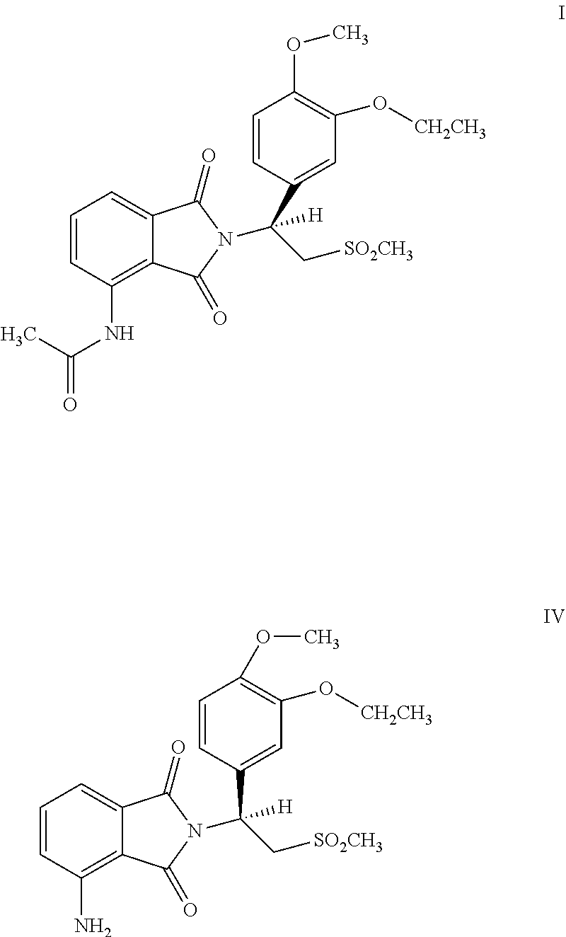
C12=CC=CC(NC(C)=O)=C1C(=O)N(C([H])(C[SO2CH3])C1=CC(O[CH2CH3])=C(OC)C=C1)C2=O.C12=CC=CC(N)=C1C(=O)N(C([H])(C[SO2CH3])C1=CC(O[CH2CH3])=C(OC)C=C1)C2=O
